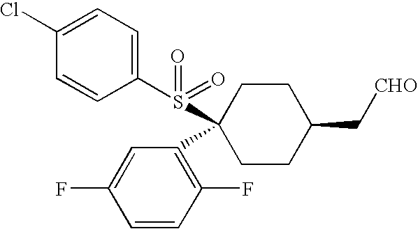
C1(Cl)=CC=C(S(=O)(=O)C2(C3=C(F)C=CC(F)=C3)CCC(C[CHO])CC2)C=C1
